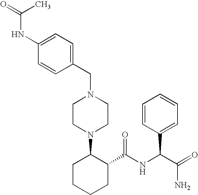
C1(CN2CCN(C3CCCCC3C(NC(C(=O)N)C3=CC=CC=C3)=O)CC2)=CC=C(NC(C)=O)C=C1
